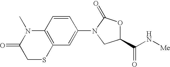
C1(=O)CSC2=C(N1C)C=CC(N1C(=O)OC(C(N[Me])=O)C1)=C2
